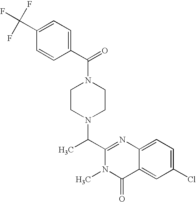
N1(C(C2=CC=C(C(F)(F)F)C=C2)=O)CCN(C(C2=NC3=CC=C(Cl)C=C3C(=O)N2C)C)CC1
